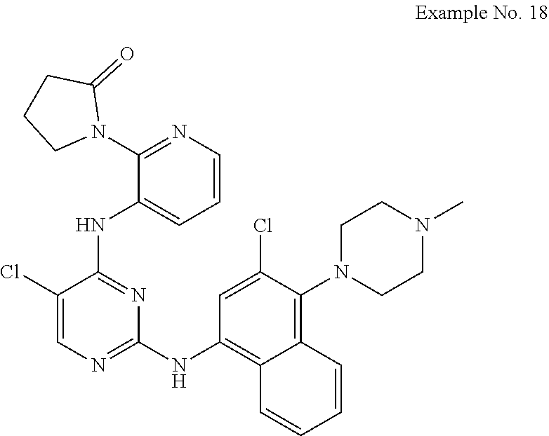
C1(N2C(=O)CCC2)=NC=CC=C1NC1=NC(NC2=C3C(=C(N4CCN(C)CC4)C(Cl)=C2)C=CC=C3)=NC=C1Cl
